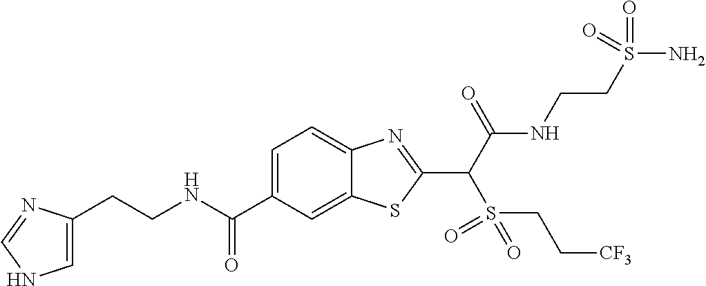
C1=C(C(NCCC2=CNC=N2)=O)C=C2C(=C1)N=C(C(C(NCCS(N)(=O)=O)=O)S(CC[CF3])(=O)=O)S2
